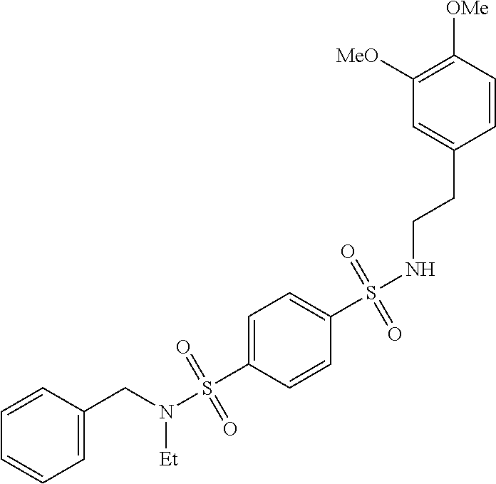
C1([MeO])=C([OMe])C=CC(CCNS(C2=CC=C(S(N([Et])CC3=CC=CC=C3)(=O)=O)C=C2)(=O)=O)=C1
